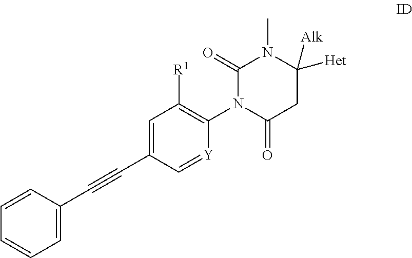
C1=CC(C#CC2=CC([R1])=C(N3C(=O)CC([Het])([Alk])N(C)C3=O)[Y]=C2)=CC=C1
